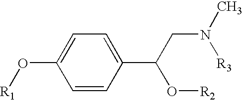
C1(C(O[R2])CN([R3])C)=CC=C(O[R1])C=C1
